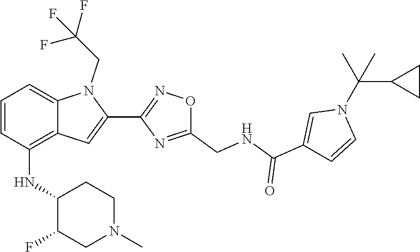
C(N1C=CC(C(=O)NCC2=NC(C3=CC4=C(NC5C(F)CN(C)CC5)C=CC=C4N3CC(F)(F)F)=NO2)=C1)(C1CC1)(C)C
